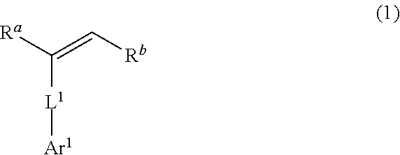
[Ar1][L1]C(=C[Rb])[Ra]
